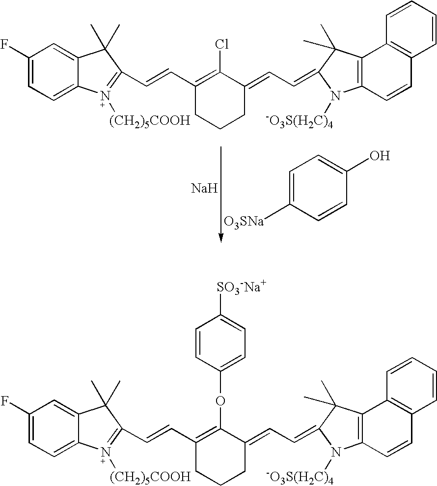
C1(F)=CC=C2C(=C1)C(C)(C)C(C=CC1=C(OC3=CC=C([SO3-Na+])C=C3)C(=CC=C3C(C)(C)C4=C(N3[-O3S(H2C)4])C=CC3=C4C=CC=C3)CCC1)=N2[(CH2)5COOH].C1(F)=CC=C2C(=C1)C(C)(C)C(C=CC1=C(Cl)C(=CC=C3C(C)(C)C4=C(N3[-O3S(H2C)4])C=CC3=C4C=CC=C3)CCC1)=N2[(CH2)5COOH].C1=C([O3SNa])C=CC(O)=C1.[Na]
